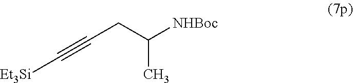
C(CC#C[Et3Si])(C)[NHBoc]
